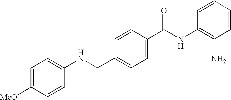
N(CC1=CC=C(C(NC2=C(N)C=CC=C2)=O)C=C1)C1=CC=C([MeO])C=C1
